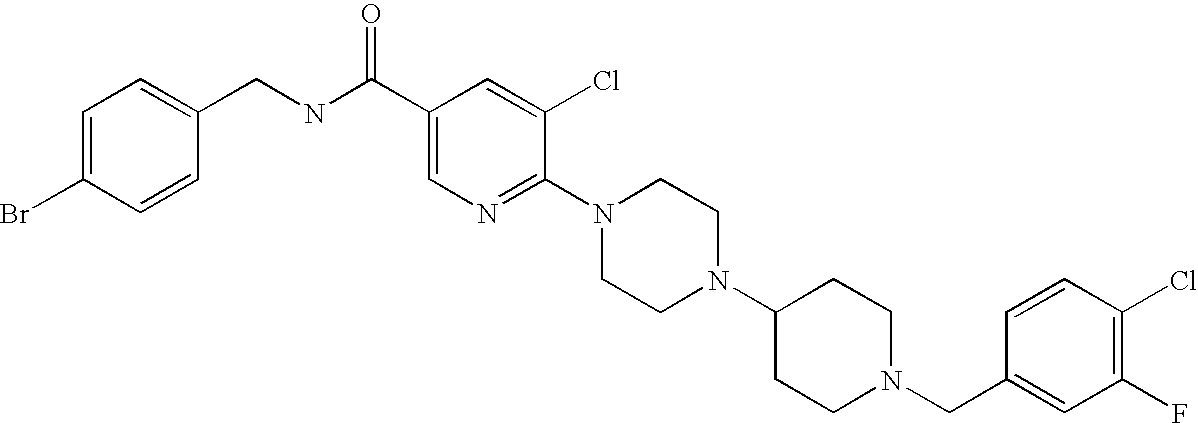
C1(Cl)=C(F)C=C(CN2CCC(N3CCN(C4=NC=C(C(NCC5=CC=C(Br)C=C5)=O)C=C4Cl)CC3)CC2)C=C1
